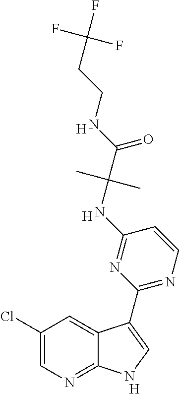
[H].C1=CN=C(C2=CNC3=NC=C(Cl)C=C32)N=C1NC(C(NCCC(F)(F)F)=O)(C)C.[H].[H]
